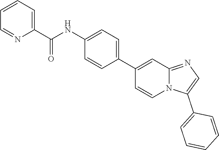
N12C(=NC=C1C1=CC=CC=C1)C=C(C1=CC=C(NC(C3=CC=CC=N3)=O)C=C1)C=C2
